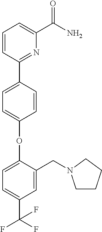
O(C1=CC=C(C2=NC(C(=O)N)=CC=C2)C=C1)C1=CC=C(C(F)(F)F)C=C1CN1CCCC1
